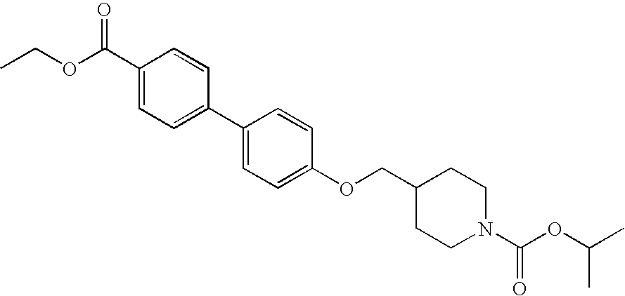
C(C1=CC=C(C2=CC=C(OCC3CCN(C(=O)OC(C)C)CC3)C=C2)C=C1)(OCC)=O
